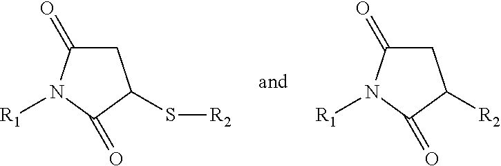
C1C(=O)N([R1])C(=O)C1S[R2].C1C(=O)N([R1])C(=O)C1[R2]
